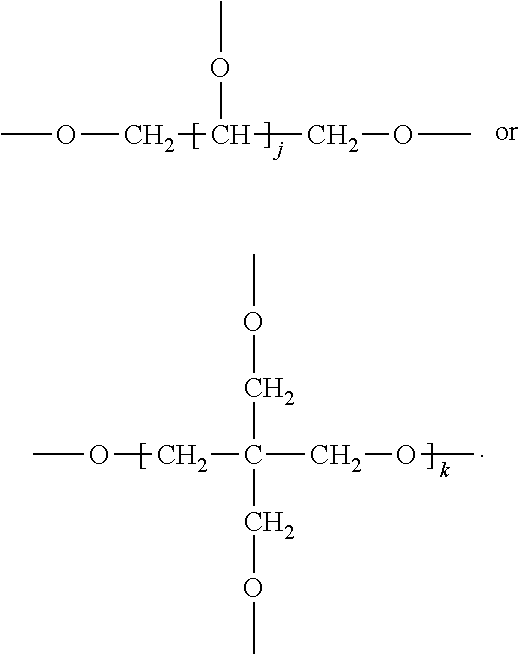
COCC(OC)COC.COCC(COC)(COC)COC
